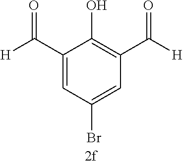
C1(C([H])=O)=CC(Br)=CC(C([H])=O)=C1O
